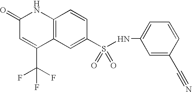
C1(S(NC2=CC=CC(C#N)=C2)(=O)=O)=CC2=C(C=C1)NC(=O)C=C2C(F)(F)F
